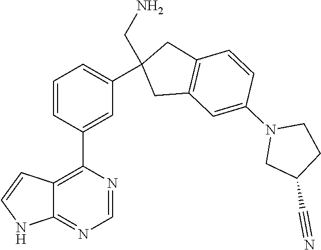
C12=NC=NC(C3=CC(C4(CN)CC5=C(C4)C=CC(N4CC(C#N)CC4)=C5)=CC=C3)=C1C=CN2
